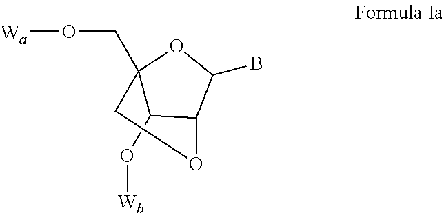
[Wa]OCC12C(O[Wb])C(C(B)O1)OC2
